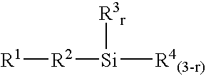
[R1][R2][Si]([R4(3-r)])[R3r]
